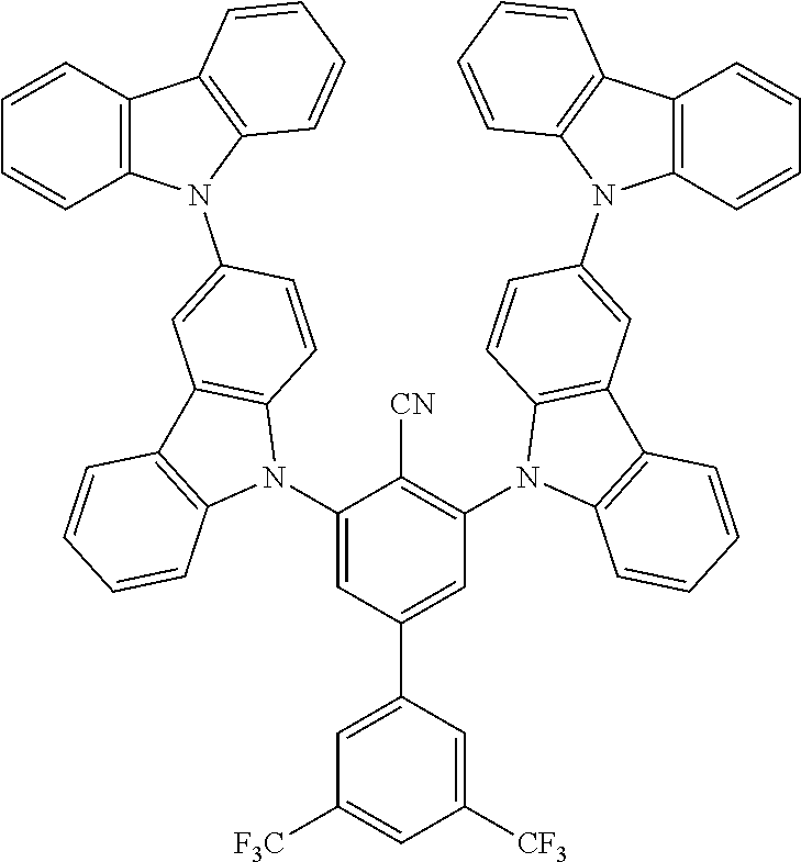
C1(N2C3=C(C4=C2C=CC=C4)C=C(N2C4=C(C5=C2C=CC=C5)C=CC=C4)C=C3)=CC(C2=CC([F3C])=CC([CF3])=C2)=CC(N2C3=C(C4=C2C=CC(N2C5=C(C6=C2C=CC=C6)C=CC=C5)=C4)C=CC=C3)=C1[CN]
